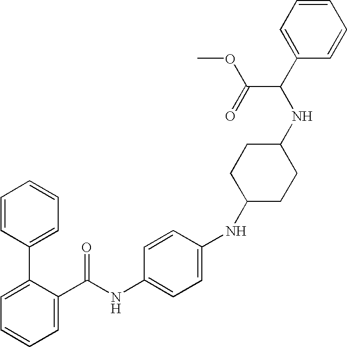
C1=C(C(NC2=CC=C(NC3CCC(NC(C4=CC=CC=C4)C(=O)OC)CC3)C=C2)=O)C(C2=CC=CC=C2)=CC=C1
